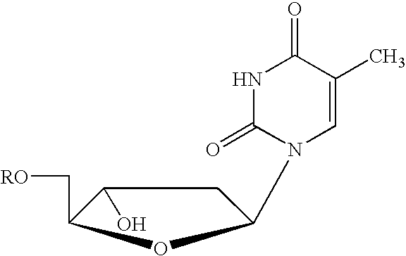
C1(C)=CN(C2CC(O)C(C[RO])O2)C(=O)NC1=O
